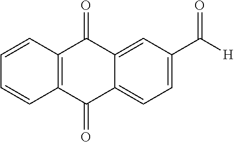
C1=C(C([H])=O)C=C2C(=C1)C(=O)C1=C(C2=O)C=CC=C1
